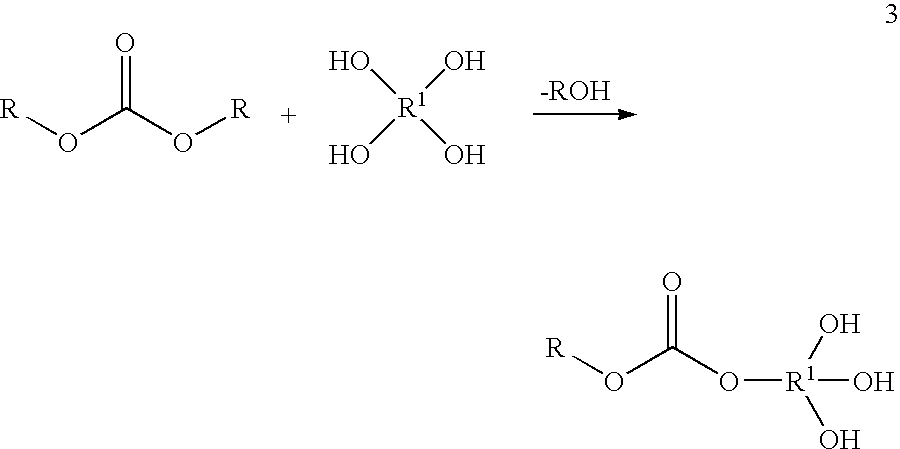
[R]OC(O[R])=O.[R1](O)(O)(O)O.[R]OC(O[R1](O)(O)O)=O
